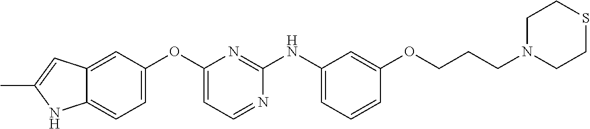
C12=CC=C(OC3=CC=NC(NC4=CC=CC(OCCCN5CCSCC5)=C4)=N3)C=C1C=C(C)N2
